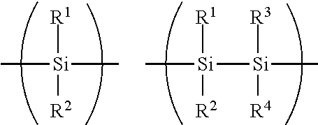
C[Si]([Si]([R3])(C)[R4])([R1])[R2].C[Si](C)([R1])[R2]
